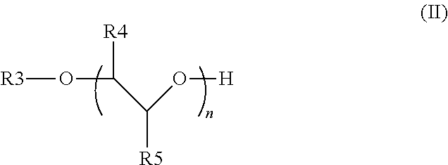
[R3]OC([R4])C([R5])O[H]
